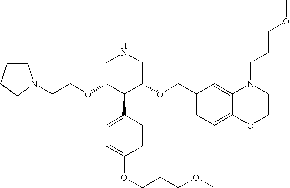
C(COC1C(C2=CC=C(OCCCOC)C=C2)C(OCC2=CC=C3C(=C2)N(CCCOC)CCO3)CNC1)N1CCCC1
